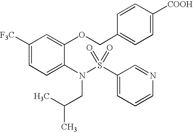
C1([F3C])=CC=C(N(S(C2=CC=CN=C2)(=O)=O)CC(C)C)C(OCC2=CC=C([COOH])C=C2)=C1
